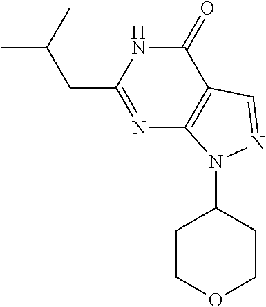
C1(=O)NC(CC(C)C)=NC2=C1C=NN2C1CCOCC1
